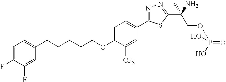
C1=C(OCCCCCC2=CC=C(F)C(F)=C2)C([CF3])=CC(C2=NN=C(C(N)(C)COP(=O)(O)O)S2)=C1
